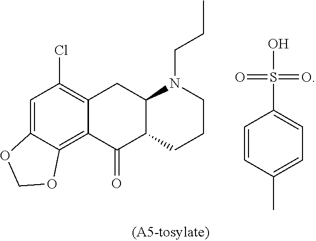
C1=C2C(=C3C(=C1Cl)CC1C(CCCN1CCC)C3=O)OCO2.C1=CC(C)=CC=C1S(O)(=O)=O
